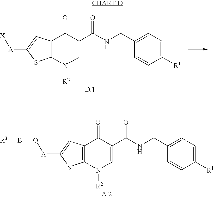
C12=C(N([R2])C=C(C(NCC3=CC=C([R1])C=C3)=O)C1=O)SC([A]OB[R3])=C2.C12=C(N([R2])C=C(C(NCC3=CC=C([R1])C=C3)=O)C1=O)SC([A][X])=C2.[D.1]
